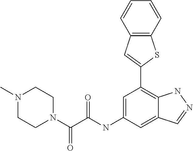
N1(C(=O)C(=O)NC2=CC(C3=CC4=C(S3)C=CC=C4)=C3C(=C2)C=NN3)CCN(C)CC1
